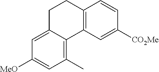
C1([MeO])=CC(C)=C2C(=C1)CCC1=C2C=C([CO2Me])C=C1
